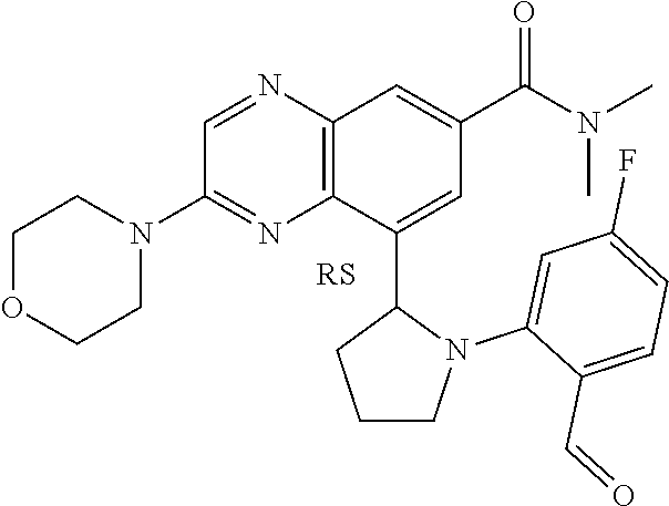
C1=NC2=C(N=C1N1CCOCC1)C(C1CCCN1C1=CC(F)=CC=C1C=O)=CC(C(=O)N(C)C)=C2
